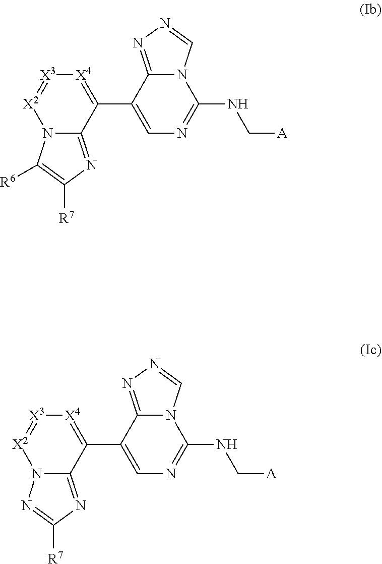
N12C(=NC([R7])=C1[R6])C(C1=CN=C(NC[A])N3C1=NN=C3)=[X4][X3]=[X2]2.N12C(=NC([R7])=N1)C(C1=CN=C(NC[A])N3C1=NN=C3)=[X4][X3]=[X2]2
